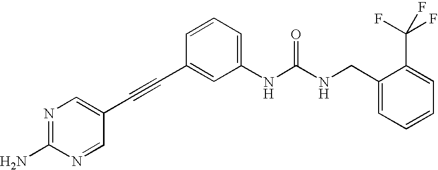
N1=C(N)N=CC(C#CC2=CC(NC(NCC3=CC=CC=C3C(F)(F)F)=O)=CC=C2)=C1
